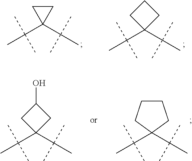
C1CC1(C(C)(C)C)C(C)(C)C.C1(C(C)(C)C)(C(C)(C)C)CCC1.C1(C(C)(C)C)(C(C)(C)C)CCCC1.C1(C(C)(C)C)(C(C)(C)C)CC(O)C1
